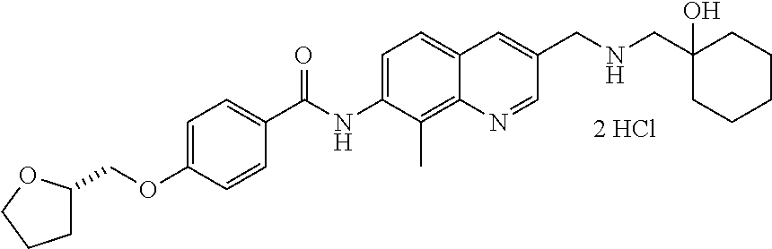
C1=C(OCC2CCCO2)C=CC(C(NC2=CC=C3C(=C2C)N=CC(CNCC2(O)CCCCC2)=C3)=O)=C1
